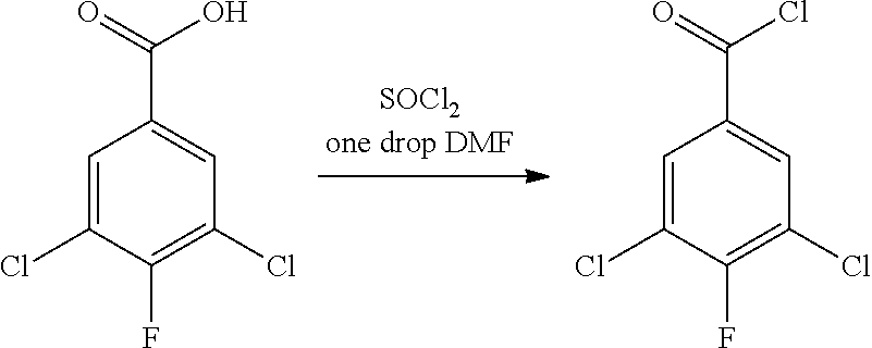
C1=C(Cl)C(F)=C(Cl)C=C1C(=O)O.C1=C(Cl)C(F)=C(Cl)C=C1C(=O)Cl
